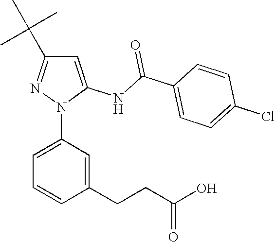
C1=C(NC(C2=CC=C(Cl)C=C2)=O)N(C2=CC=CC(CCC(O)=O)=C2)N=C1C(C)(C)C
